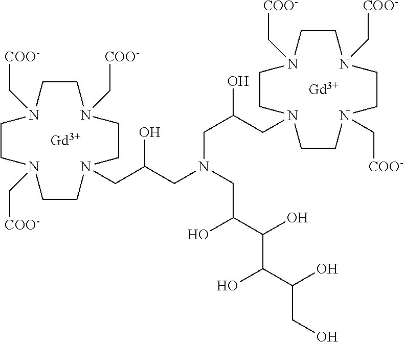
C1CN(C[COO-])CCN(CC(CN(CC(C(O)C(C(O)CO)O)O)CC(O)CN2CCN(C[COO-])CCN(C[COO-])CCN(C[COO-])CC2)O)CCN(C[COO-])CCN1C[COO-].[Gd].[Gd]
